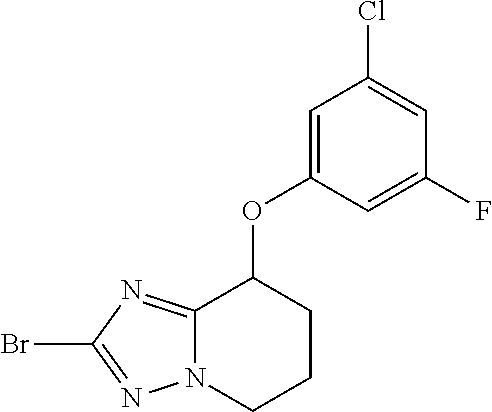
BrC1=NN2C(=N1)C(OC1=CC(Cl)=CC(F)=C1)CCC2
